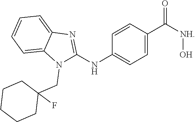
C1=CC(C([NH]O)=O)=CC=C1NC1=NC2=CC=CC=C2N1CC1(F)CCCCC1
